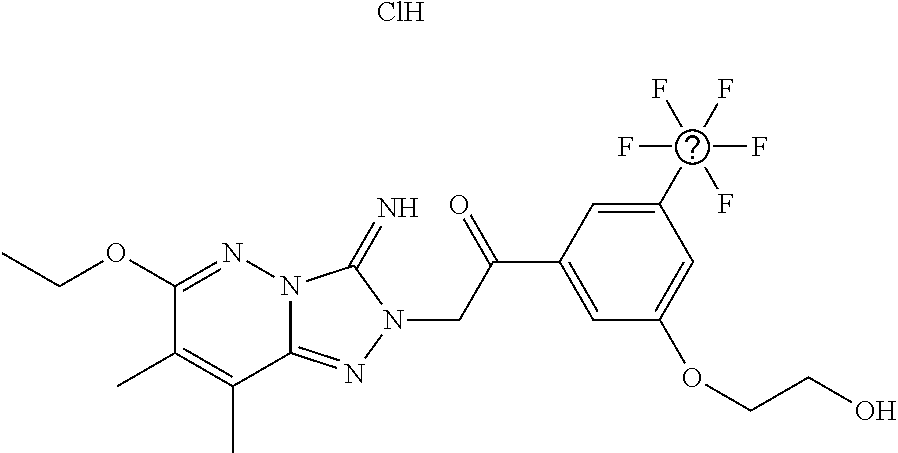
N12C(=NN(CC(C3=CC(OCCO)=CC(C(F)(F)(F)(F)F)=C3)=O)C1=N)C(C)=C(C)C(OCC)=N2.Cl
